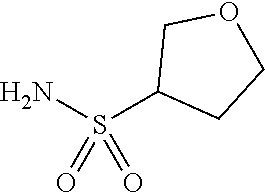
NS(C1CCOC1)(=O)=O
